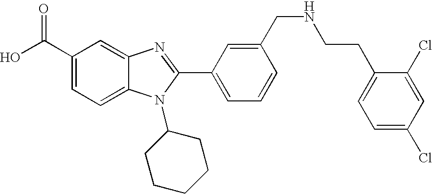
OC(C1=CC=C2C(=C1)N=C(C1=CC=CC(CNCCC3=CC=C(Cl)C=C3Cl)=C1)N2C1CCCCC1)=O
